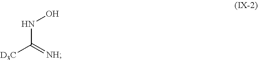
ONC([D3C])=[NH]
